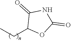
C1(CC)OC(=O)NC1=O
